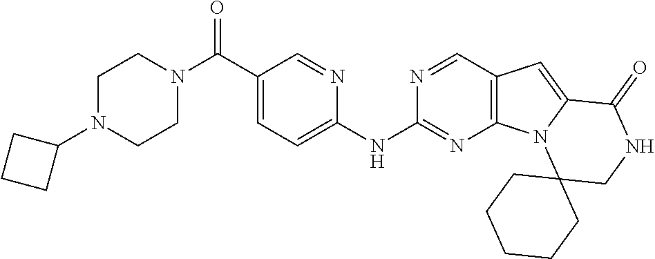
N1(C(C2=CC=C(NC3=NC4=C(C=N3)C=C3N4C4(CNC3=O)CCCCC4)N=C2)=O)CCN(C2CCC2)CC1
